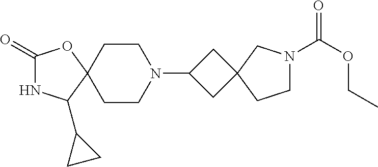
C1(=O)NC(C2CC2)C2(O1)CCN(C1CC3(C1)CN(C(OCC)=O)CC3)CC2
